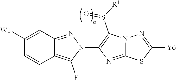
C1([W1])=CC2=NN(C3=C(S([R1])=O)N4C(=N3)SC([Y6])=N4)C(F)=C2C=C1
